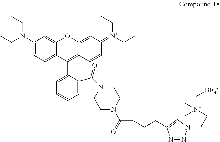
C1(N(CC)CC)=CC=C2C(=C1)OC1=CC(=[N+](CC)CC)C=CC1=C2C1=CC=CC=C1C(N1CCN(C(=O)CCCC2=CN(CC[N+](C)(C[BF3-])C)N=N2)CC1)=O
